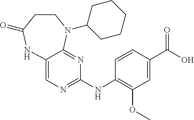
C12=CN=C(NC3=C(OC)C=C(C(O)=O)C=C3)N=C1N(C1CCCCC1)CCC(=O)N2
